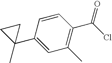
C1(C)=C(C(Cl)=O)C=CC(C2(C)CC2)=C1
